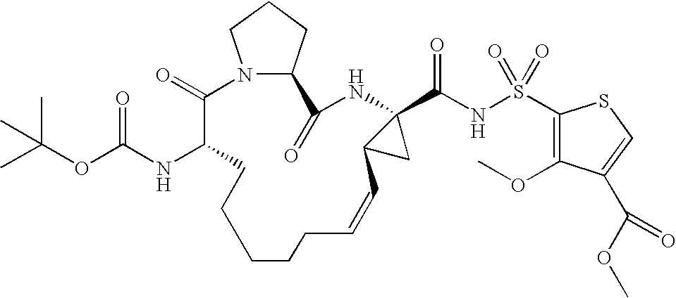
N12C(CCC1)C(=O)NC1(C(NS(=O)(=O)C3=C(OC)C(C(OC)=O)=CS3)=O)C(C1)C=CCCCCCC(NC(OC(C)(C)C)=O)C2=O
